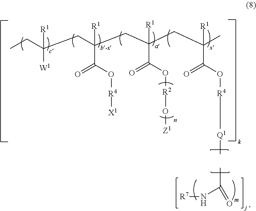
CCC(CC(CC(CC(C)([R1])C(=O)O[R4][Q1]C)([R1])C(=O)O[R2]O[Z1])([R1])C(=O)O[R4][X1])([R1])[W1].C(N[R7])(=O)C
